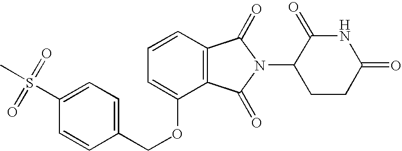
C1=CC2=C(C(OCC3=CC=C(S(=O)(=O)C)C=C3)=C1)C(=O)N(C1CCC(=O)NC1=O)C2=O
